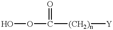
OOC([(CH2)n][Y])=O
